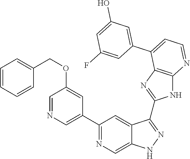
C1(C2=NC=C3C(=C2)C(C2=NC4=C(N2)N=CC=C4C2=CC(O)=CC(F)=C2)=NN3)=CN=CC(OCC2=CC=CC=C2)=C1
